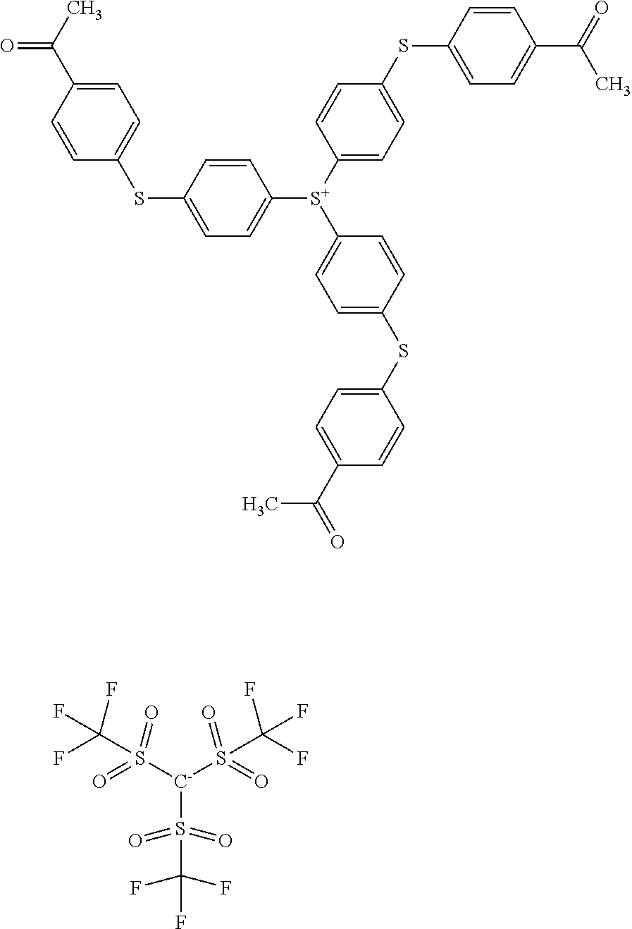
C1=C(C(C)=O)C=CC(SC2=CC=C([S+](C3=CC=C(SC4=CC=C(C(=O)C)C=C4)C=C3)C3=CC=C(SC4=CC=C(C(=O)C)C=C4)C=C3)C=C2)=C1.[C-](S(C(F)(F)F)(=O)=O)(S(C(F)(F)F)(=O)=O)S(C(F)(F)F)(=O)=O
